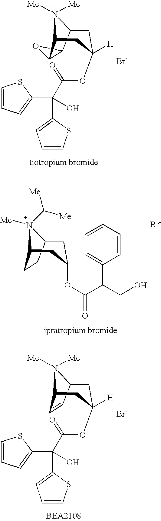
C1C2C3OC3C(CC1([H])OC(=O)C(O)(C1=CC=CS1)C1=CC=CS1)[N+]2([Me])[Me].[Br-].C1CC2CC(OC(C(CO)C3=CC=CC=C3)=O)CC1[N+]2(C([Me])[Me])[Me].[Br-].C1=CC2CC([H])(OC(=O)C(C3=CC=CS3)(C3=CC=CS3)O)CC1[N+]2([Me])[Me].[Br-]
